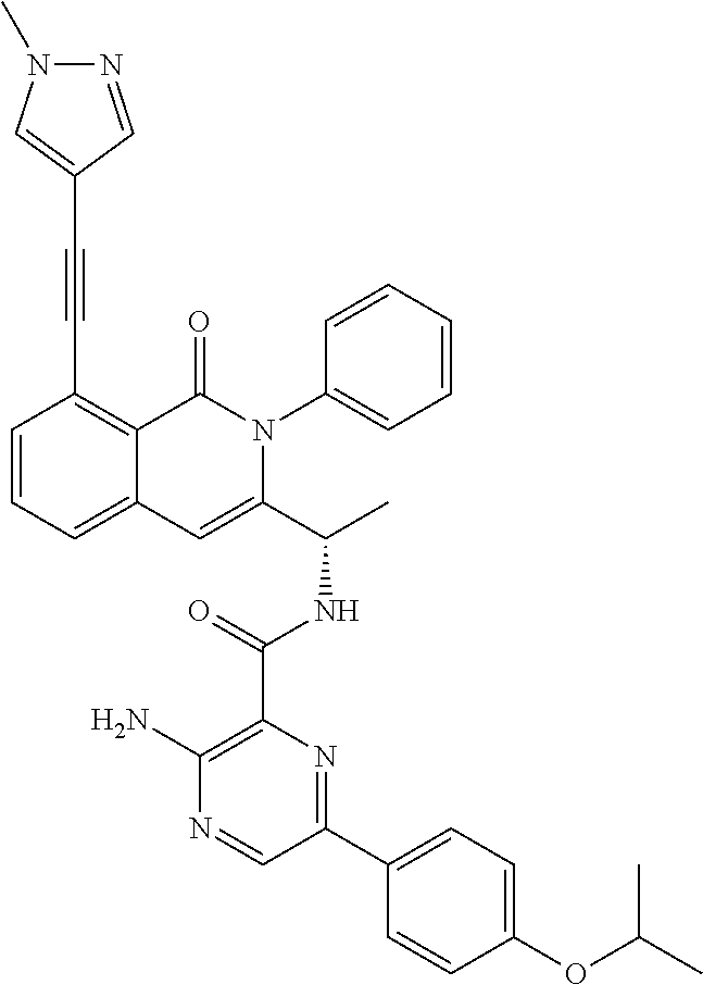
C1(C(NC(C2=CC3=CC=CC(C#CC4=CN(C)N=C4)=C3C(=O)N2C2=CC=CC=C2)C)=O)=C(N)N=CC(C2=CC=C(OC(C)C)C=C2)=N1
